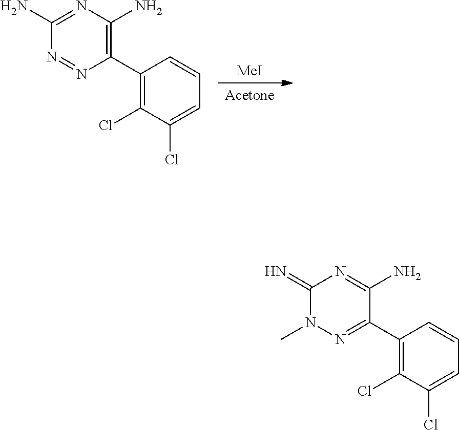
[MeI].[Acetone].N1=NC(C2=C(Cl)C(Cl)=CC=C2)=C(N)N=C1N.N1(C)N=C(C2=C(Cl)C(Cl)=CC=C2)C(N)=NC1=N
